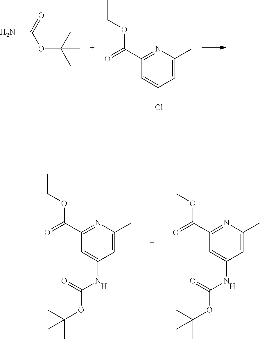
NC(OC(C)(C)C)=O.N1=C(C(OCC)=O)C=C(Cl)C=C1C.N1=C(C(OCC)=O)C=C(NC(OC(C)(C)C)=O)C=C1C.[H].N1=C(C(OC)=O)C=C(NC(OC(C)(C)C)=O)C=C1C.[H]
